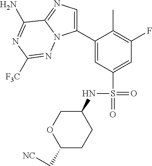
C1(C2=CN=C3N2N=C([F3C])N=C3N)=CC(S(=O)(=O)NC2COC(C[NC])CC2)=CC(F)=C1C
